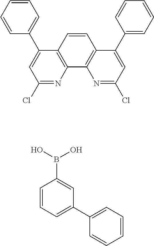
C1(Cl)=NC2=C(C(C3=CC=CC=C3)=C1)C=CC1=C2N=C(Cl)C=C1C1=CC=CC=C1.C1=CC=C(C2=CC=CC=C2)C=C1B(O)O
